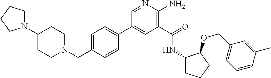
C1(C2=CC=C(CN3CCC(N4CCCC4)CC3)C=C2)=CC(C(=O)NC2CCCC2OCC2=CC=CC(C)=C2)=C(N)N=C1
